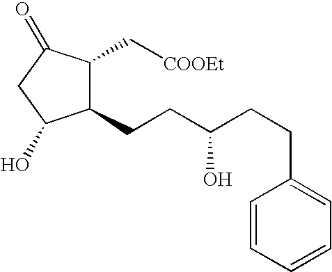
C1(CCC(CCC2=CC=CC=C2)O)C(C[COOEt])C(=O)CC1O
